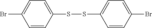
BrC1=CC=C(SSC2=CC=C(Br)C=C2)C=C1
